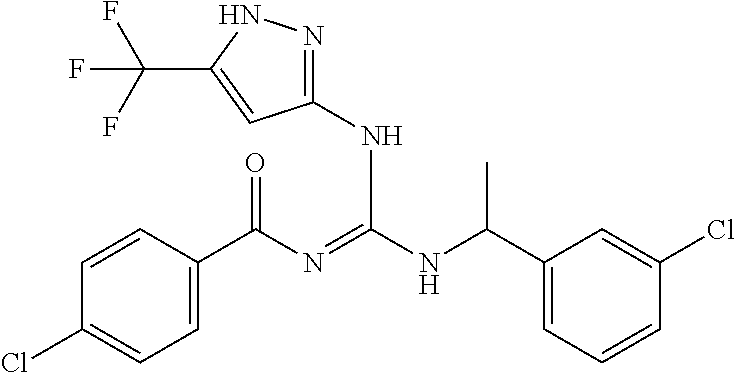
C1=CC(C(N=C(NC(C2=CC=CC(Cl)=C2)C)NC2=NNC(C(F)(F)F)=C2)=O)=CC=C1Cl
